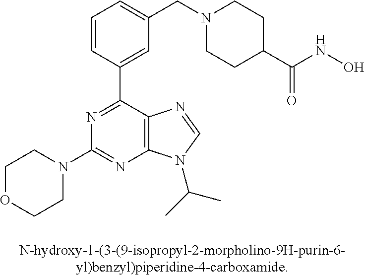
N1(C2=NC3=C(C(C4=CC(CN5CCC(C(NO)=O)CC5)=CC=C4)=N2)N=CN3C(C)C)CCOCC1
